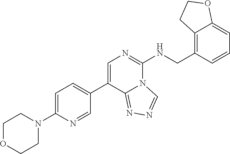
C1OCCN(C2=CC=C(C3=CN=C(NCC4=C5C(=CC=C4)OCC5)N4C3=NN=C4)C=N2)C1
